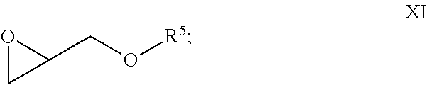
O1CC1CO[R5]
